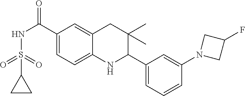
O=C(C1=CC=C2C(=C1)CC(C)(C)C(C1=CC=CC(N3CC(F)C3)=C1)N2)NS(=O)(=O)C1CC1
